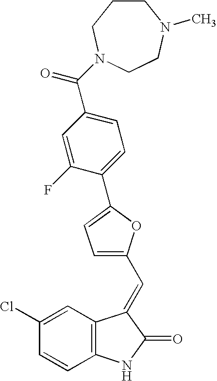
C12=C(C=C(Cl)C=C1)C(=CC1=CC=C(C3=CC=C(C(=O)N4CCCN(C)CC4)C=C3F)O1)C(=O)N2
